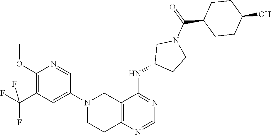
C1(N2CCC3=C(C2)C(NC2CCN(C(C4CCC(O)CC4)=O)C2)=NC=N3)=CC(C(F)(F)F)=C(OC)N=C1
